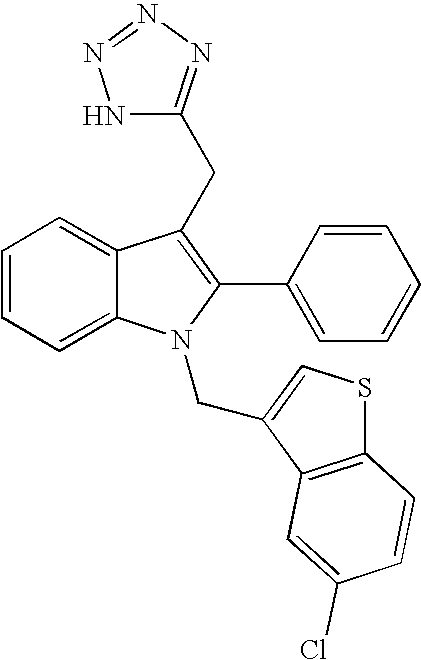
C1=CC=C2C(=C1)C(CC1=NN=NN1)=C(C1=CC=CC=C1)N2CC1=CSC2=C1C=C(Cl)C=C2
